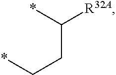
C(CC*)(*)[R32A]
